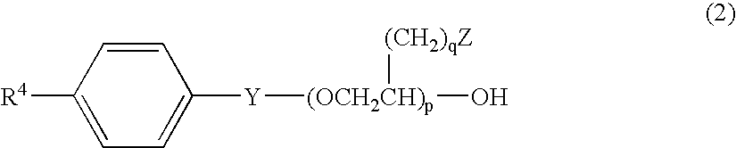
C1=CC([R4])=CC=C1[Y][(OCH2CH)p]([(CH2)qZ])O
